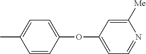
CC1=CC=C(OC2=CC=NC([Me])=C2)C=C1
